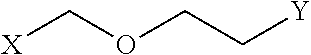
[X]COCC[Y]
